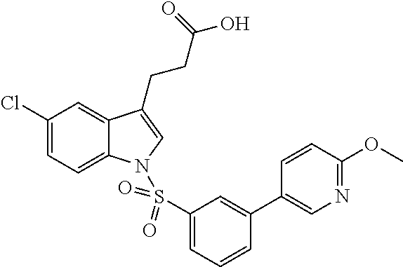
C1(Cl)=CC=C2C(=C1)C(CCC(O)=O)=CN2S(C1=CC=CC(C2=CN=C(OC)C=C2)=C1)(=O)=O
